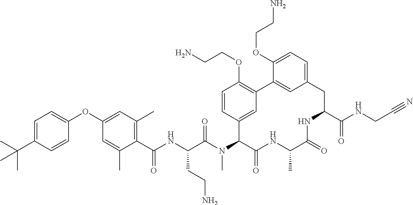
C1(C(NC(C(N(C2C(=O)NC(C)C(=O)NC(C(NCC#N)=O)CC3=CC=C(OCCN)C(=C3)C3=C(OCCN)C=CC2=C3)C)=O)CCN)=O)=C(C)C=C(OC2=CC=C(C(C)(C)C)C=C2)C=C1C
